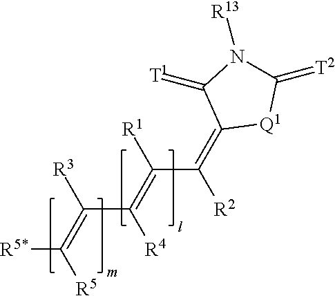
[R5*]C(=C([R3])C([R4])=C([R1])C([R2])=C1C(=[T1])N([R13])C(=[T2])[Q1]1)[R5]
